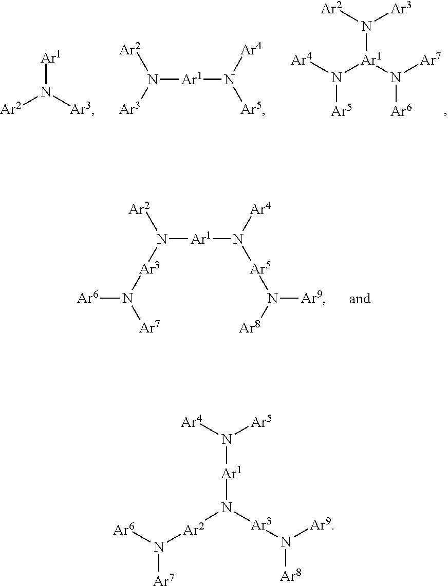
[Ar1]N([Ar3])[Ar2].[Ar3]N([Ar1]N([Ar5])[Ar4])[Ar2].[Ar1](N([Ar3])[Ar2])(N([Ar4])[Ar5])N([Ar7])[Ar6].[Ar3](N([Ar1]N([Ar5]N([Ar8])[Ar9])[Ar4])[Ar2])N([Ar6])[Ar7].N([Ar1]N([Ar5])[Ar4])([Ar2]N([Ar6])[Ar7])[Ar3]N([Ar9])[Ar8]
